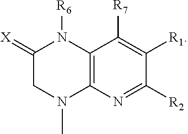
C12=C(N=C([R2])C([R1])=C1[R7])N(C)CC(=[X])N2[R6]
